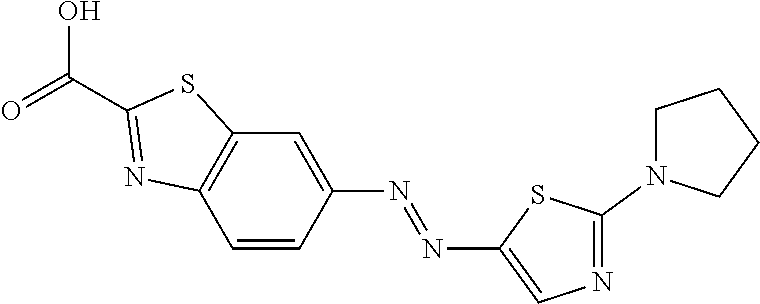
C12=C(C=CC(N=NC3=CN=C(N4CCCC4)S3)=C1)N=C(C(O)=O)S2
